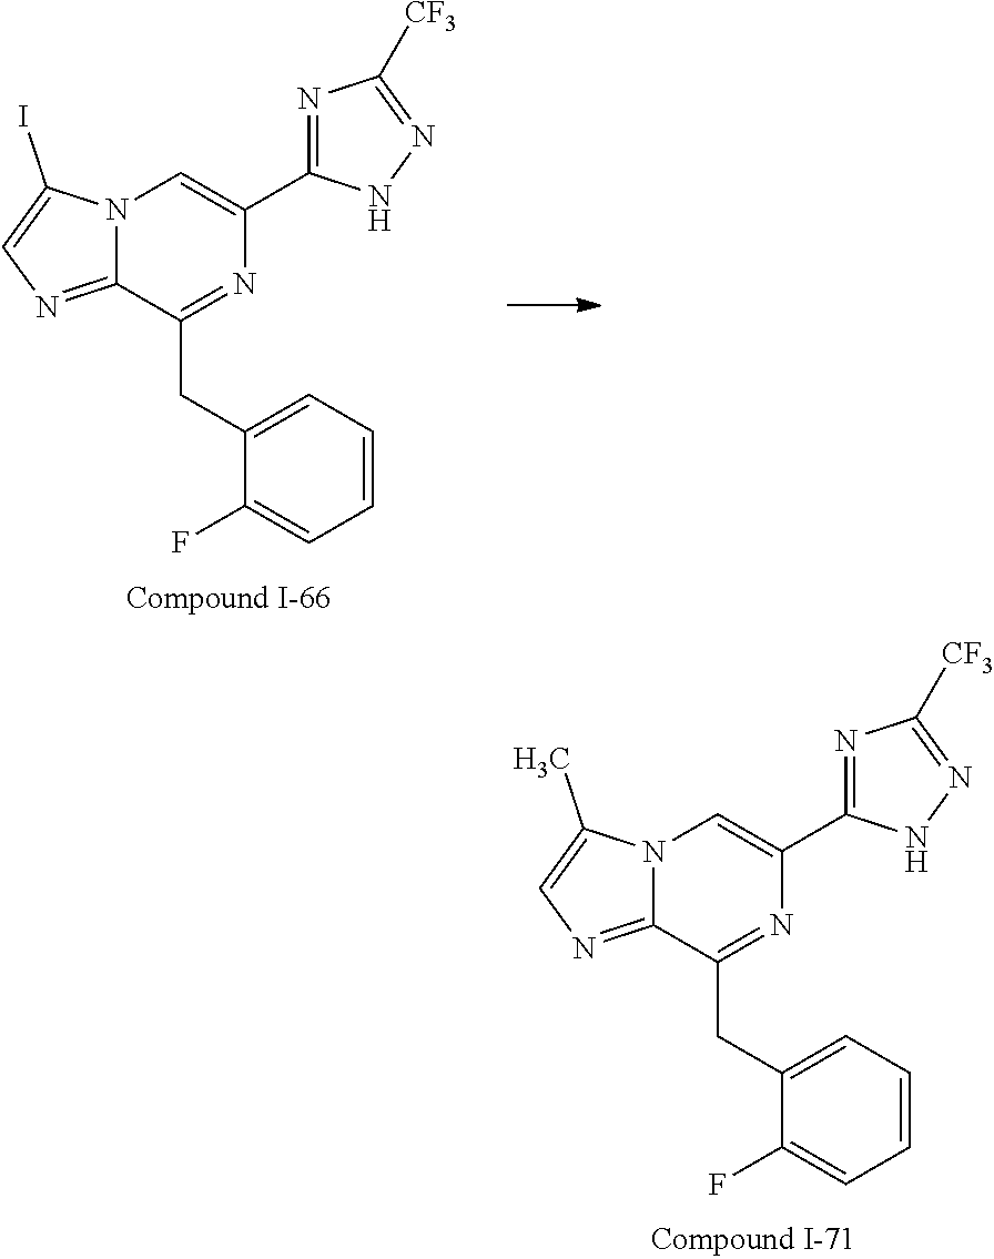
N12C(=NC=C1C)C(CC1=CC=CC=C1F)=NC(C1=NC([CF3])=NN1)=C2.N12C(=NC=C1I)C(CC1=CC=CC=C1F)=NC(C1=NC([CF3])=NN1)=C2
